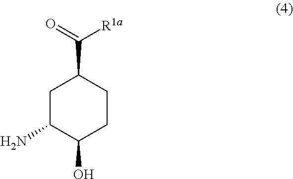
C1C(N)C(O)CCC1C(=O)[R1a]
